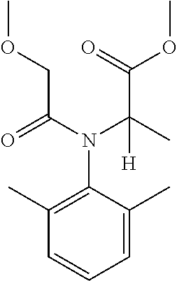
C1=C(C)C(N(C(=O)COC)C(C)(C(=O)OC)[H])=C(C)C=C1
